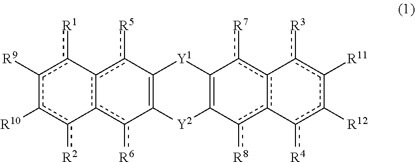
c1([R9])c([R10])c([R2])-c2c(c([R5])C3=C(c2[R6])[Y2]C2=C([Y1]3)c([R7])c3c(c2[R8])-c([R4])c([R12])c([R11])c-3[R3])-c1[R1]
